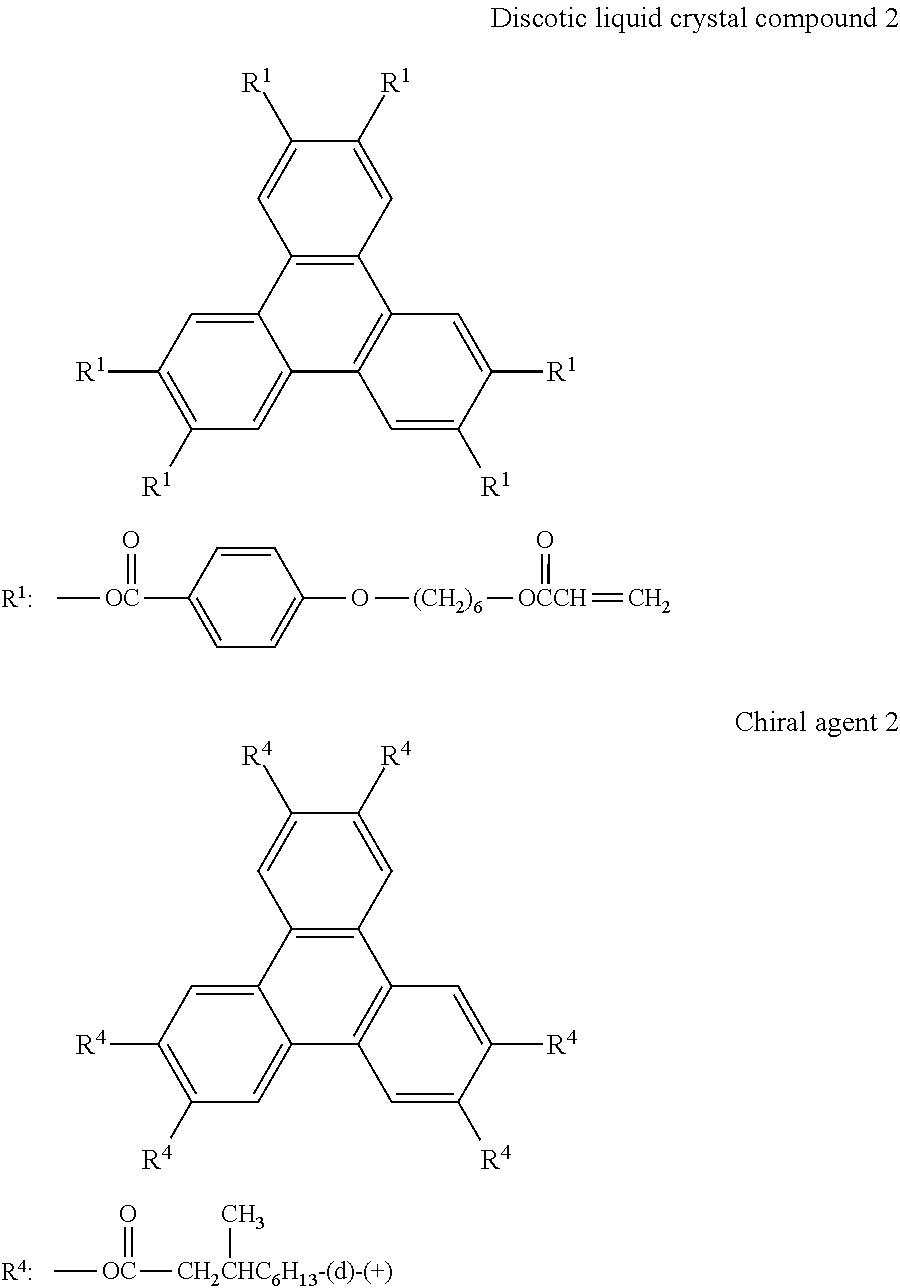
C12=CC([R1])=C([R1])C=C1C1=C(C3=C2C=C([R1])C([R1])=C3)C=C([R1])C([R1])=C1.[OC](C1=CC=C(O[(CH2)6][OCCH](=O)=C)C=C1)(C)=O.C12=CC([R4])=C([R4])C=C1C1=C(C3=C2C=C([R4])C([R4])=C3)C=C([R4])C([R4])=C1.[OC]([CH2CHC6H13-(d)-(+)]C)(C)=O
